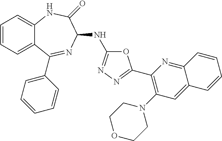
C1=CC=C2C(=C1)NC(=O)C(NC1=NN=C(C3=C(N4CCOCC4)C=C4C(=N3)C=CC=C4)O1)N=C2C1=CC=CC=C1
